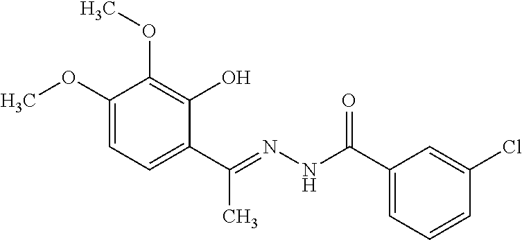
C1(OC)=CC=C(C(=NNC(C2=CC=CC(Cl)=C2)=O)C)C(O)=C1OC
